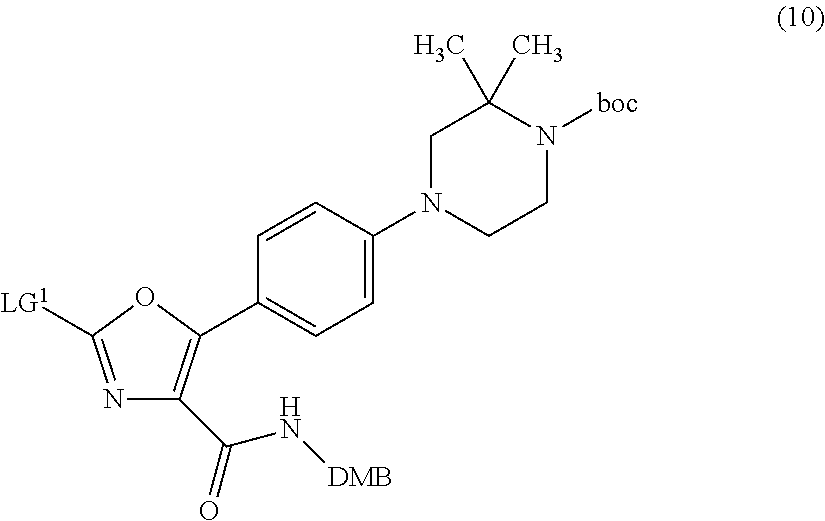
N1=C([LG1])OC(C2=CC=C(N3CCN([boc])C(C)(C)C3)C=C2)=C1C(N[DMB])=O
